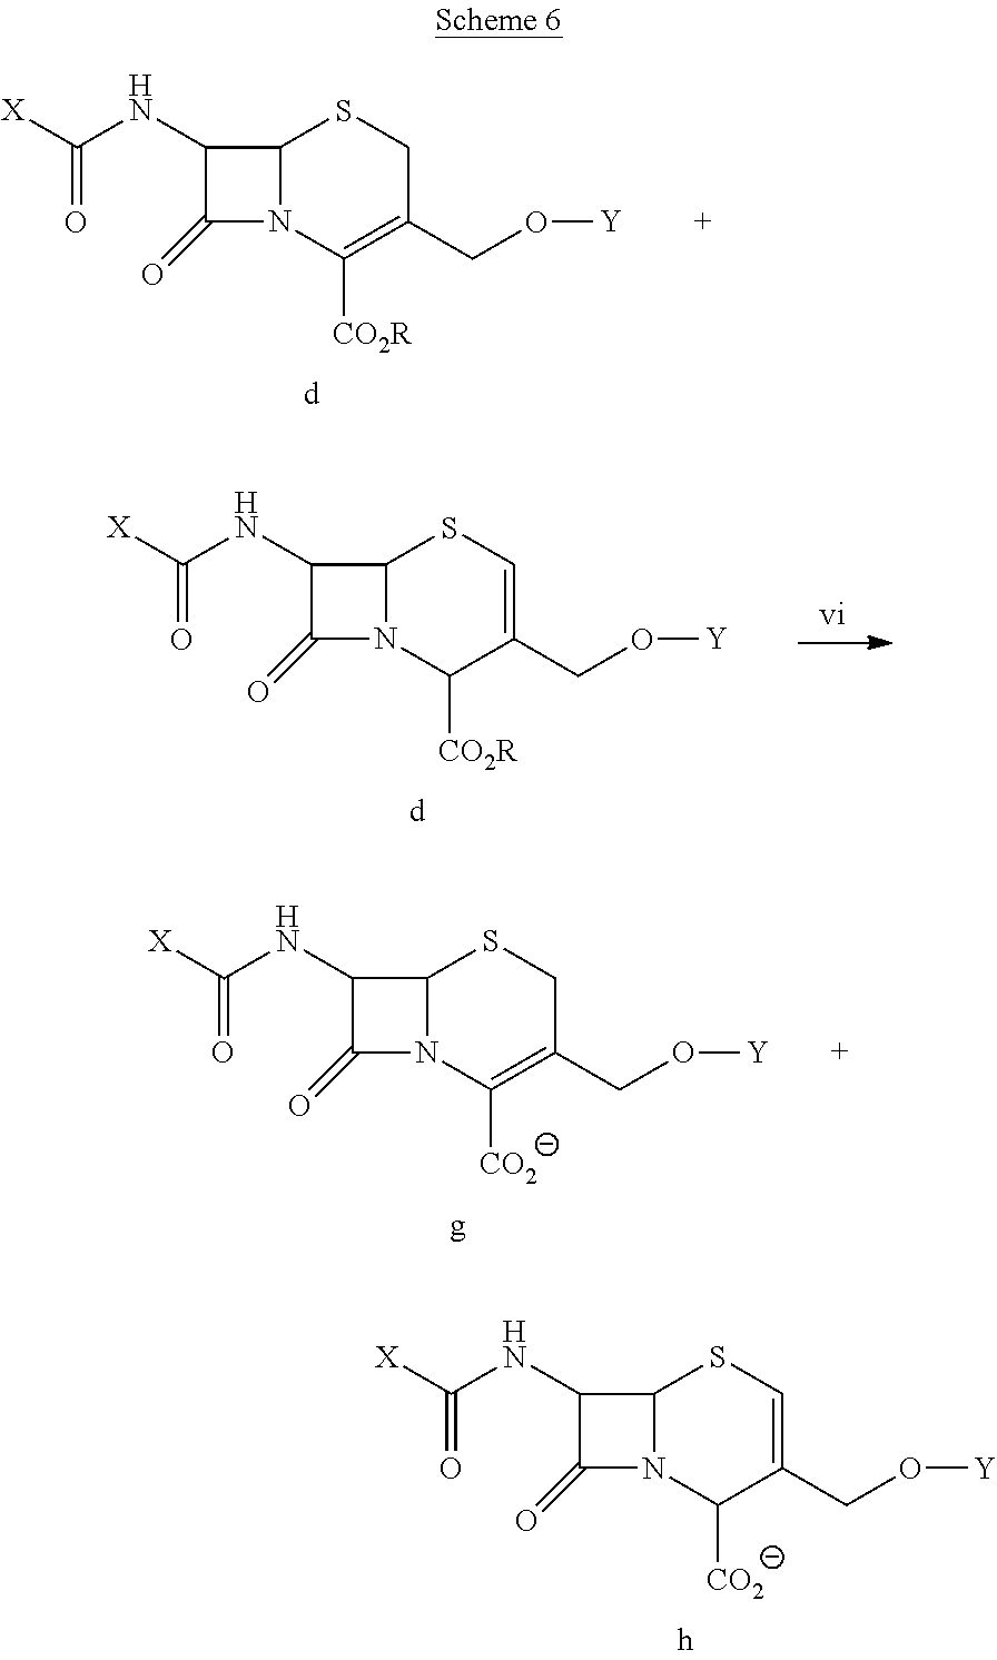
C12N(C([CO2R])=C(CO[Y])CS1)C(=O)C2NC([X])=O.C12N(C([CO2R])C(CO[Y])=CS1)C(=O)C2NC([X])=O.C12N(C([CO2])=C(CO[Y])CS1)C(=O)C2NC([X])=O.C12N(C([CO2])C(CO[Y])=CS1)C(=O)C2NC([X])=O
